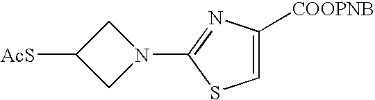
[AcS]C1CN(C2=NC([COOPNB])=CS2)C1
